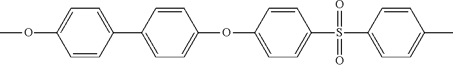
C1(OC)=CC=C(C2=CC=C(OC3=CC=C(S(C4=CC=C(C)C=C4)(=O)=O)C=C3)C=C2)C=C1
